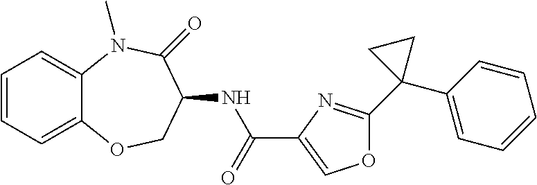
C1=CC=C2C(=C1)N(C)C(=O)C(NC(C1=COC(C3(C4=CC=CC=C4)CC3)=N1)=O)CO2
